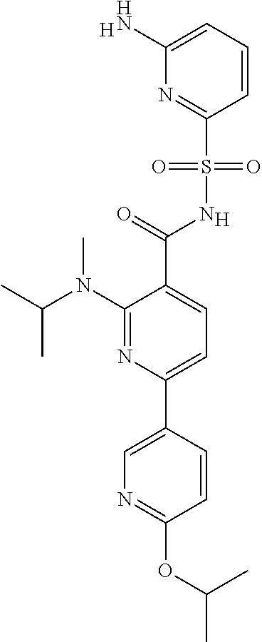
C1(N)=CC=CC(S(=O)(=O)NC(=O)C2=CC=C(C3=CN=C(OC(C)C)C=C3)N=C2N(C(C)C)C)=N1.[H].[H]
